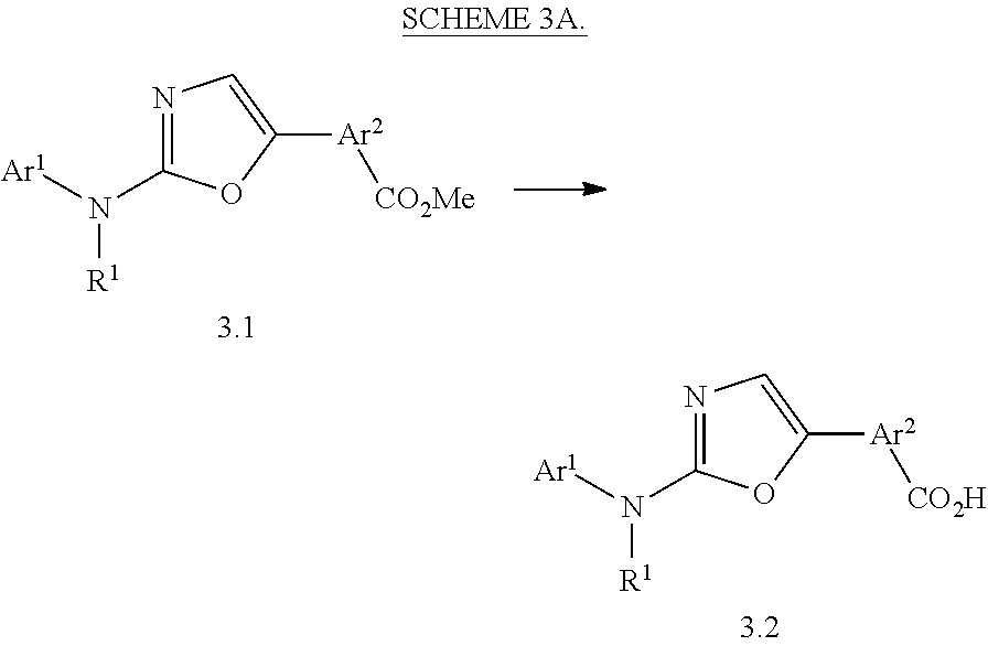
N1=C(N([R1])[Ar1])OC([Ar2][CO2H])=C1.N1=C(N([R1])[Ar1])OC([Ar2][CO2Me])=C1
